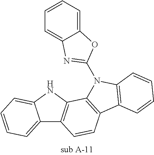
C12=CC=CC=C1NC1=C2C=CC2=C1N(C1=NC3=CC=CC=C3O1)C1=C2C=CC=C1
